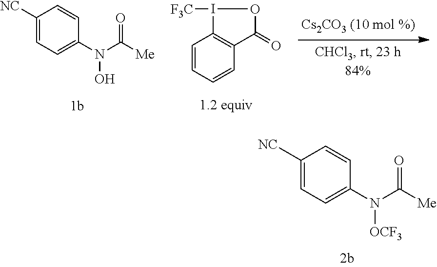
C1=C(N(O)C([Me])=O)C=CC([NC])=C1.C1=CC=CC2=C1I([F3C])OC2=O.C1=C(N([OCF3])C([Me])=O)C=CC([NC])=C1
